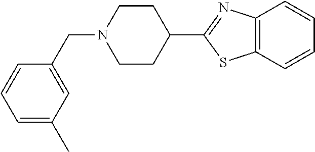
C12=C(N=C(C3CCN(CC4=CC(C)=CC=C4)CC3)S1)C=CC=C2
